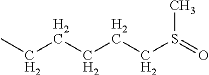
CCCCCCS(=O)C
